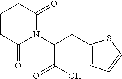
C(C(N1C(=O)CCCC1=O)C(O)=O)C1=CC=CS1
